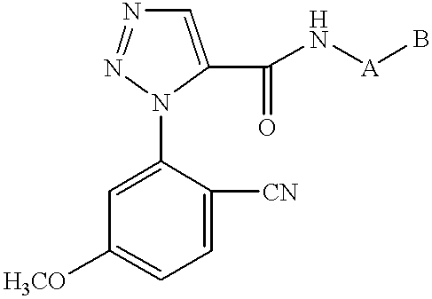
C1=C(C(N[A]B)=O)N(C2=CC([H3CO])=CC=C2[CN])N=N1
